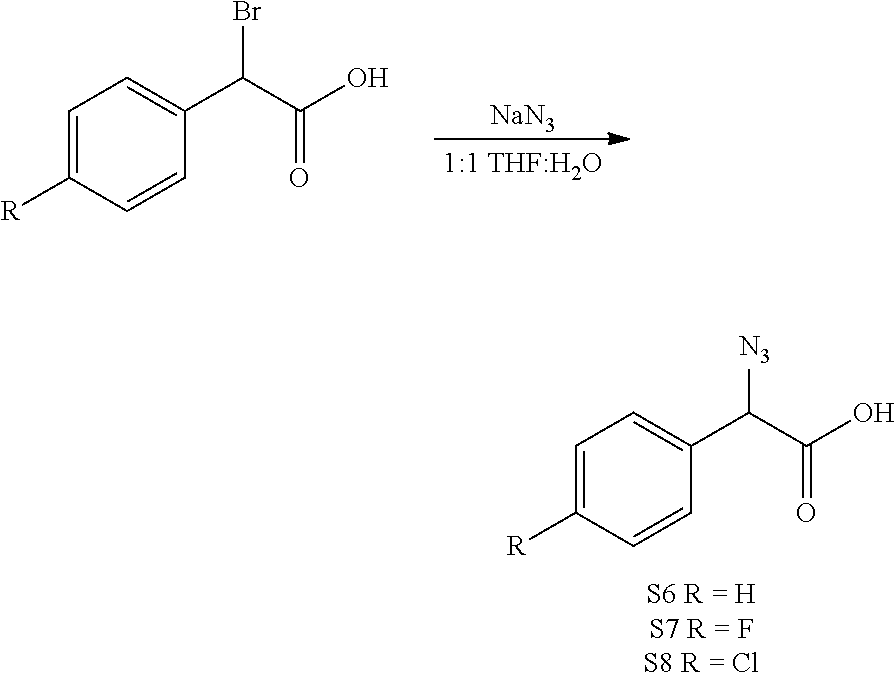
C1(C(C(O)=O)[N3])=CC=C([R])C=C1.[NaN3].C1=C([R])C=CC(C(Br)C(O)=O)=C1
